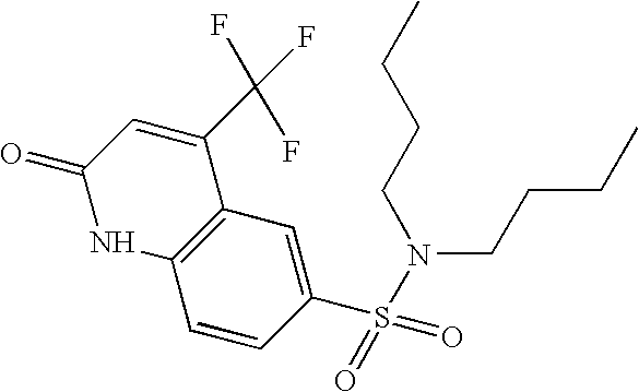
C12=C(C=C(S(=O)(=O)N(CCCC)CCCC)C=C1)C(C(F)(F)F)=CC(=O)N2
